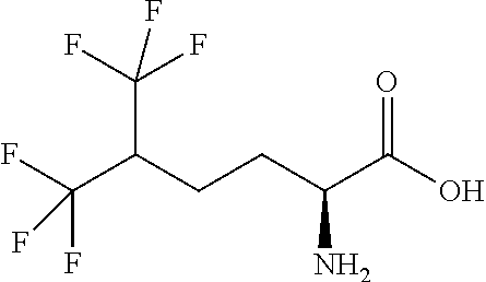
OC(C(CCC(C(F)(F)F)C(F)(F)F)N)=O
